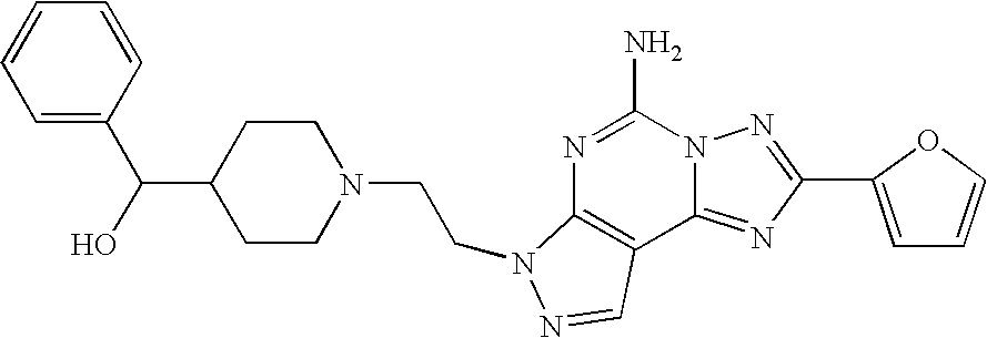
N1=C(N)N2C(=NC(C3=CC=CO3)=N2)C2=C1N(CCN1CCC(C(O)C3=CC=CC=C3)CC1)N=C2
